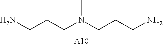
[A10].NCCCN(CCCN)C
